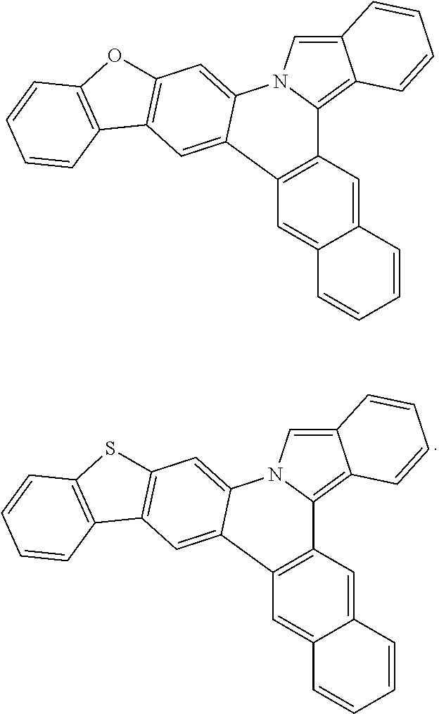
C12=C(C=C3C(=C1)C=CC=C3)C1=C3C(=CN1C1=CC4=C(C=C21)C1=C(S4)C=CC=C1)C=CC=C3.C12=C(C=C3C(=C1)C=CC=C3)C1=C3C(=CN1C1=CC4=C(C=C21)C1=C(O4)C=CC=C1)C=CC=C3
